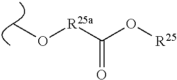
[R25a](C(O[R25])=O)OC
